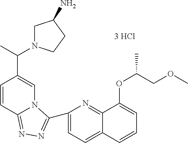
C1=C(C2=NN=C3C=CC(C(C)N4CC(N)CC4)=CN32)N=C2C(=C1)C=CC=C2OC(C)COC
